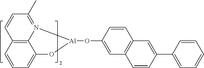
C1=C(C2=CC3=C(C=C(O[Al]4N5=C(C)C=CC6=C5C(=CC=C6)O4)C=C3)C=C2)C=CC=C1
